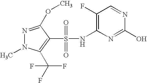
C1(F)=C(NS(C2=C(C(F)(F)F)N(C)N=C2OC)(=O)=O)N=C(O)N=C1
